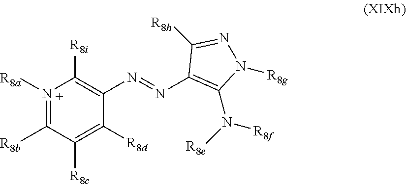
N1([R8a])=C([R8b])C([R8c])=C([R8d])C(N=NC2=C(N([R8e])[R8f])N([R8g])N=C2[R8h])=C1[R8i]
